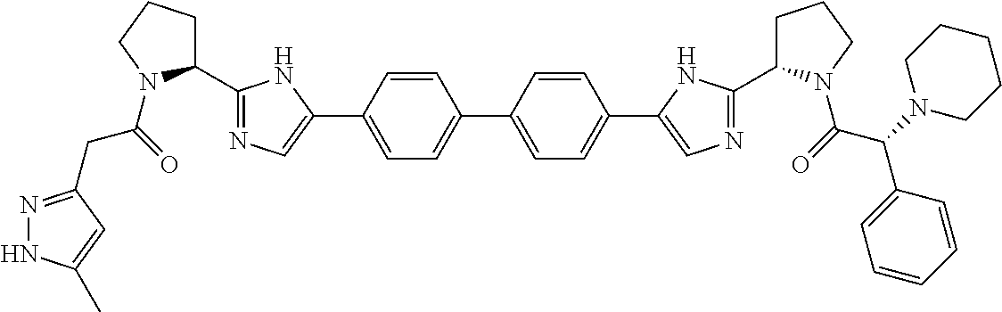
C1=CC(C2=CN=C(C3CCCN3C(=O)CC3=NNC(C)=C3)N2)=CC=C1C1=CC=C(C2=CN=C(C3CCCN3C(C(C3=CC=CC=C3)N3CCCCC3)=O)N2)C=C1
